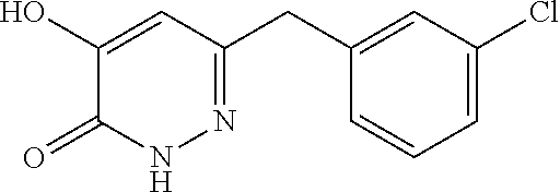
C1(CC2=NNC(=O)C(O)=C2)=CC(Cl)=CC=C1
